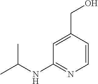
C1=CC(CO)=CC(NC(C)C)=N1
